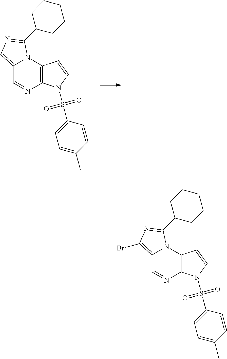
C12=CN=C(C3CCCCC3)N1C1=C(N=C2)N(S(=O)(=O)C2=CC=C(C)C=C2)C=C1.C12=C(Br)N=C(C3CCCCC3)N1C1=C(N=C2)N(S(=O)(=O)C2=CC=C(C)C=C2)C=C1
